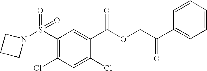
N1(S(C2=C(Cl)C=C(Cl)C(C(OCC(C3=CC=CC=C3)=O)=O)=C2)(=O)=O)CCC1
